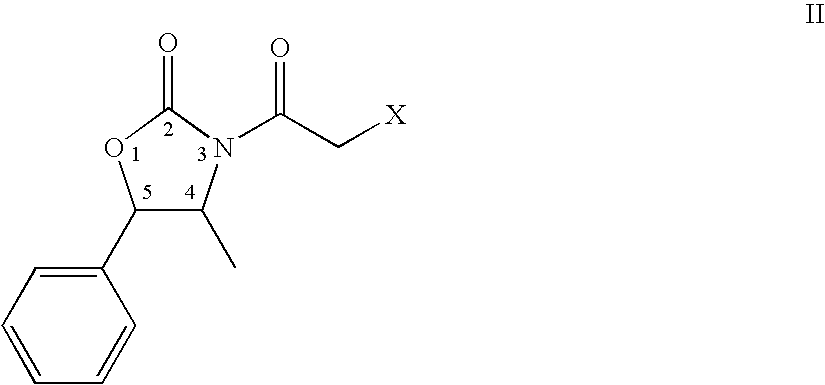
C1=CC=CC(C2C(C)N(C(=O)C[X])C(=O)O2)=C1
